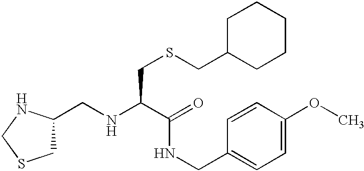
C1C(CNC(C(=O)NCC2=CC=C(OC)C=C2)CSCC2CCCCC2)NCS1
